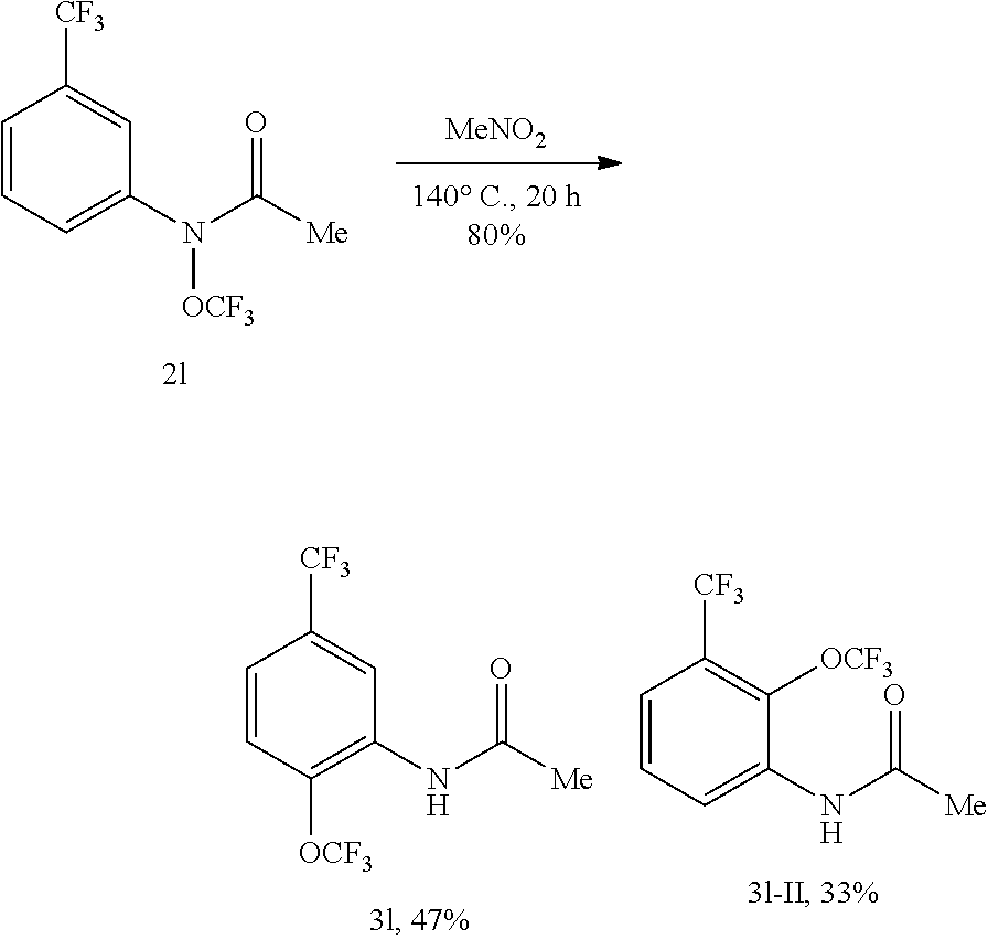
[MeNO2].N(C([Me])=O)([OCF3])C1=CC=CC([CF3])=C1.N(C([Me])=O)C1=C([OCF3])C=CC([CF3])=C1.N(C([Me])=O)C1=CC=CC([CF3])=C1[OCF3]
